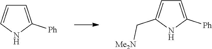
C1=C([Ph])NC(C[Me2N])=C1.C1=C([Ph])NC=C1
